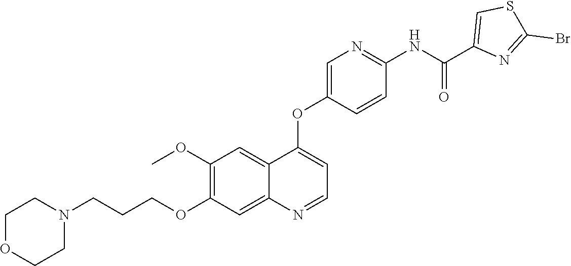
C1OCCN(CCCOC2=C(OC)C=C3C(=C2)N=CC=C3OC2=CN=C(NC(C3=CSC(Br)=N3)=O)C=C2)C1
